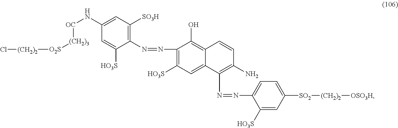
C1(N=NC2=C([SO3H])C=C(N[OC][(CH2)3][O2S][(CH2)2]Cl)C=C2[HO3S])=C([HO3S])C=C2C(=C1O)C=CC(N)=C2N=NC1=CC=C([SO2][(CH2)2][OSO3H])C=C1[HO3S]
